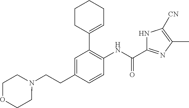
C1=C(CCN2CCOCC2)C=CC(NC(C2=NC(C)=C([CN])N2)=O)=C1C1=CCCCC1
